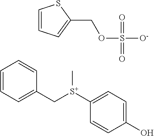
C1=CC=C(C[S+](C2=CC=C(O)C=C2)C)C=C1.C1=CC=C(COS([O-])(=O)=O)S1
